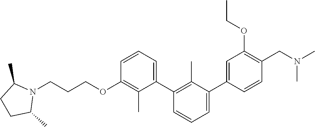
C1(OCCCN2C(C)CCC2C)=C(C)C(C2=C(C)C(C3=CC(OCC)=C(CN(C)C)C=C3)=CC=C2)=CC=C1
